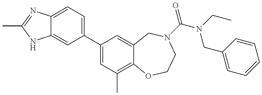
C12=CC=C(C3=CC(C)=C4C(=C3)CN(C(=O)N(CC3=CC=CC=C3)CC)CCO4)C=C1NC(C)=N2
